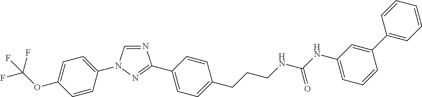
C1=C(OC(F)(F)F)C=CC(N2C=NC(C3=CC=C(CCCNC(NC4=CC=CC(C5=CC=CC=C5)=C4)=O)C=C3)=N2)=C1
